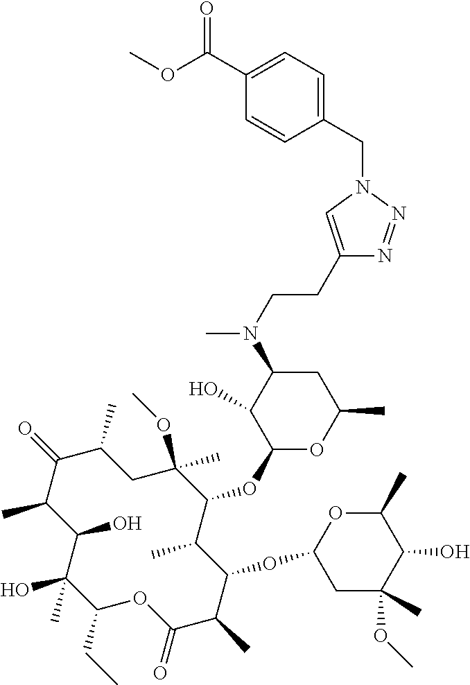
C1(CC)C(C)(O)C(O)C(C)C(=O)C(C)CC(OC)(C)C(OC2OC(C)CC(N(C)CCC3=CN(CC4=CC=C(C(OC)=O)C=C4)N=N3)C2O)C(C)C(OC2CC(C)(OC)C(O)C(C)O2)C(C)C(=O)O1
